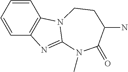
C1=CC=CC2=C1N1C(=N2)N(C)C(=O)C(N)CC1
